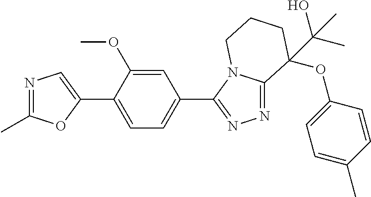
N1=C(C)OC(C2=CC=C(C3=NN=C4N3CCCC4(C(O)(C)C)OC3=CC=C(C)C=C3)C=C2OC)=C1
